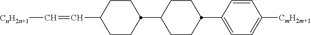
C1CC(C2CCC(C3=CC=C([CmH2m+1])C=C3)CC2)CCC1C=C[CnH2n+1]
